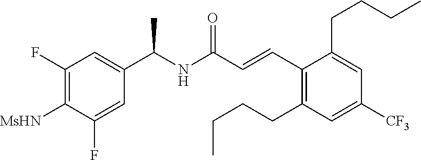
C1(F)=C([MsHN])C(F)=CC(C(NC(C=CC2=C(CCCC)C=C([CF3])C=C2CCCC)=O)C)=C1
